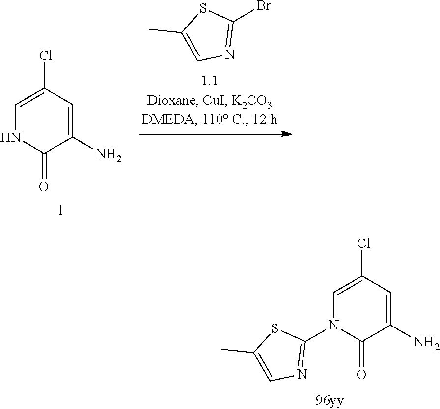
C1=C(Cl)C=C(N)C(=O)N1C1=NC=C(C)S1.C1=C(Cl)C=C(N)C(=O)N1.C1(C)=CN=C(Br)S1
